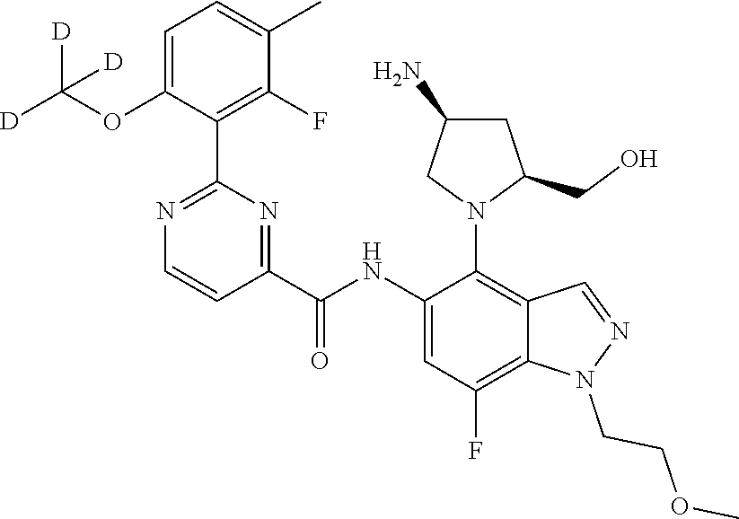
C1(NC(C2=NC(C3=C(F)C(C)=CC=C3OC([D])([D])[D])=NC=C2)=O)=CC(F)=C2C(=C1N1C(CO)CC(N)C1)C=NN2CCOC
